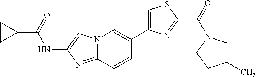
N12C(=NC(NC(C3CC3)=O)=C1)C=CC(C1=CSC(C(=O)N3CCC(C)C3)=N1)=C2
